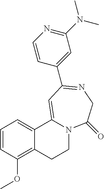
C1=CC(OC)=C2C(=C1)C1=CC(C3=CC(N(C)C)=NC=C3)=NCC(=O)N1CC2
